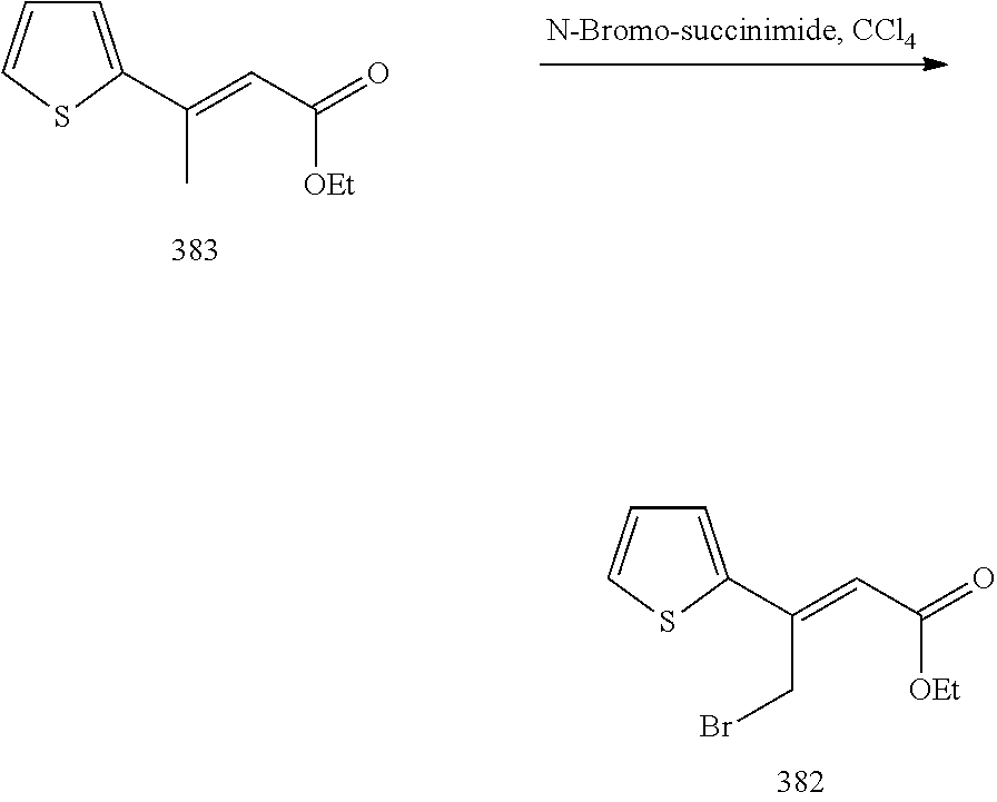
C1=CSC(C(=CC(=O)[OEt])CBr)=C1.C1=CSC(C(=CC(=O)[OEt])C)=C1
